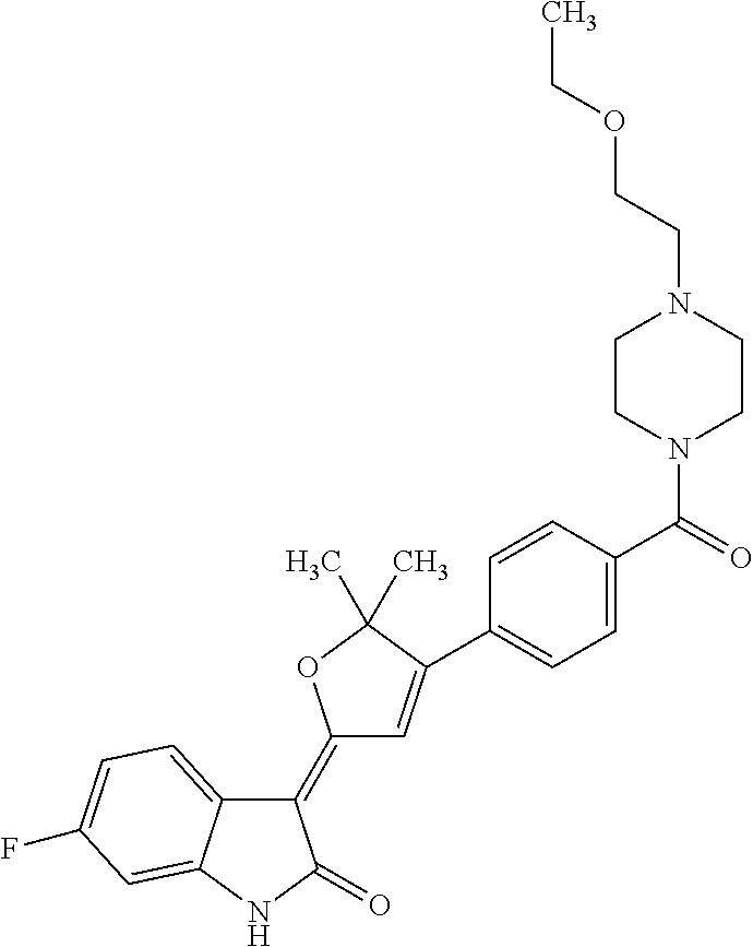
C1(=C2C=C(C3=CC=C(C(=O)N4CCN(CCOCC)CC4)C=C3)C(C)(C)O2)C2=CC=C(F)C=C2NC1=O
